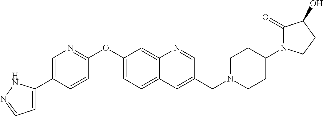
C1=C(C2=CN=C(OC3=CC=C4C(=C3)N=CC(CN3CCC(N5C(=O)C(O)CC5)CC3)=C4)C=C2)NN=C1
